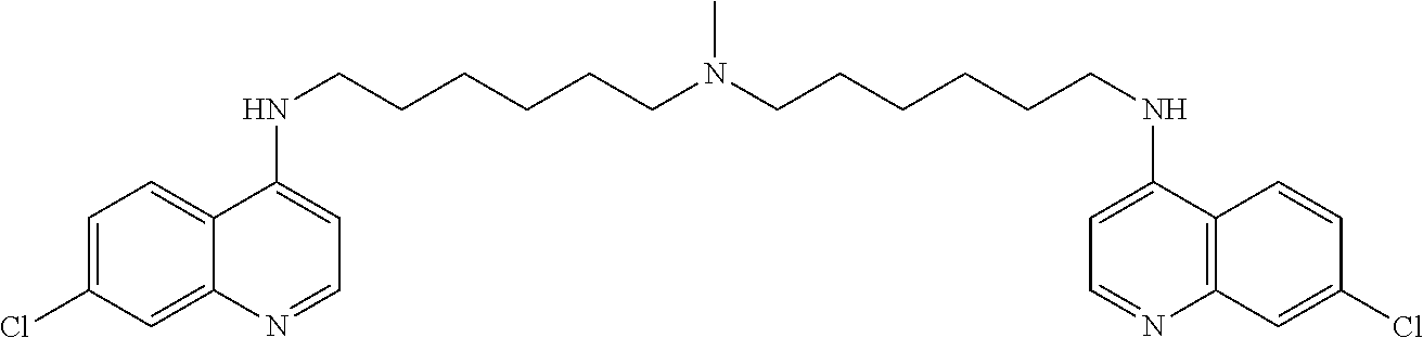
C1=C(Cl)C=C2C(=C1)C(NCCCCCCN(CCCCCCNC1=CC=NC3=C1C=CC(Cl)=C3)C)=CC=N2
